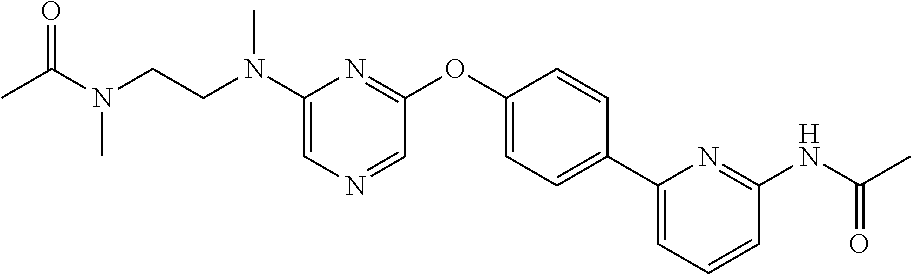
C1(N(CCN(C)C(=O)C)C)=CN=CC(OC2=CC=C(C3=CC=CC(NC(C)=O)=N3)C=C2)=N1
